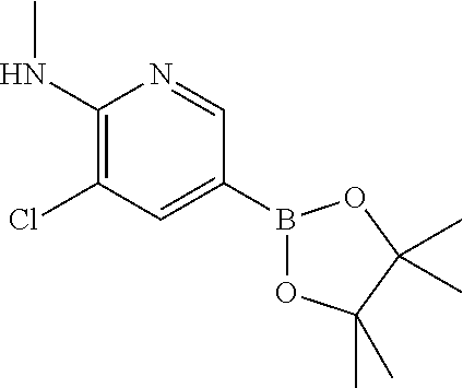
C1(NC)=C(Cl)C=C(B2OC(C)(C)C(C)(C)O2)C=N1
